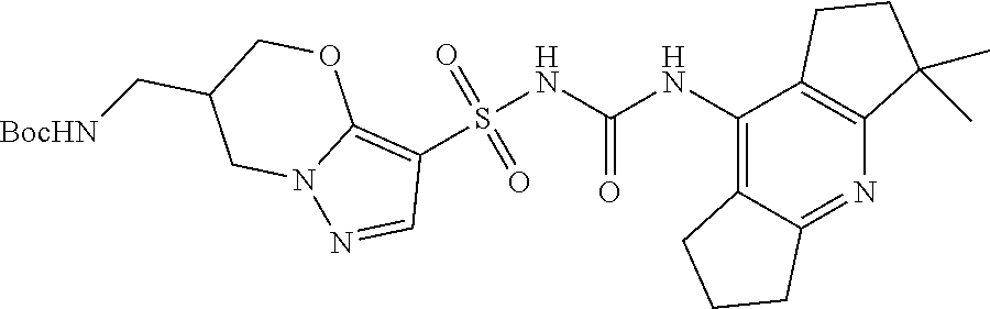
S(NC(NC1=C2C(=NC3=C1CCC3(C)C)CCC2)=O)(C1=C2N(N=C1)CC(C[BocHN])CO2)(=O)=O
